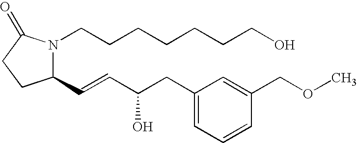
C1(C=CC(CC2=CC=CC(COC)=C2)O)N(CCCCCCCO)C(=O)CC1
